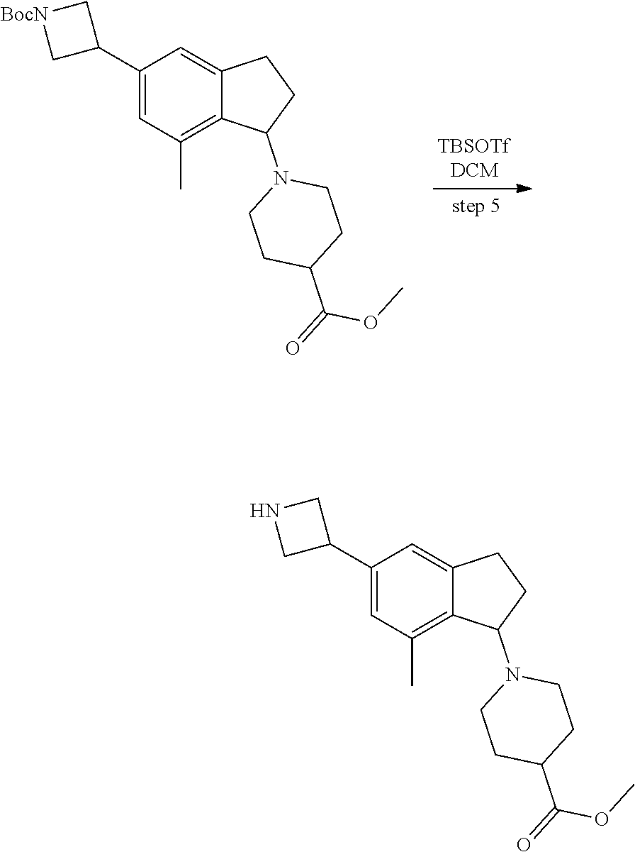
C1(C2C[BocN]C2)=CC(C)=C2C(=C1)CCC2N1CCC(C(=O)OC)CC1.C1(C2CNC2)=CC(C)=C2C(=C1)CCC2N1CCC(C(=O)OC)CC1
